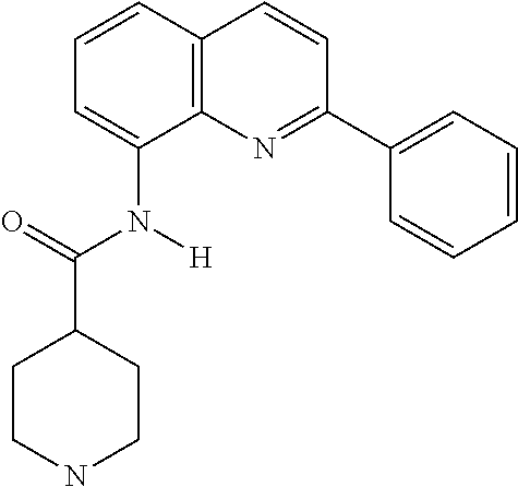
N(C1=CC=CC2=C1N=C(C1=CC=CC=C1)C=C2)([H])C(=O)C1CCNCC1
